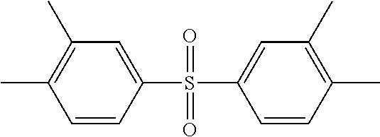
C1(S(C2=CC(C)=C(C)C=C2)(=O)=O)=CC(C)=C(C)C=C1
